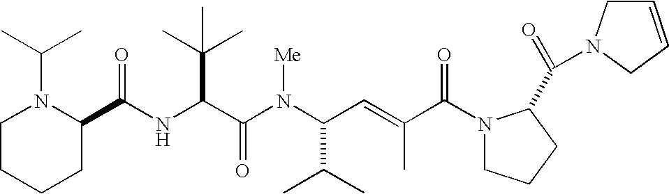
N(C(C(N(C(C(C)C)C=C(C)C(N1CCCC1C(=O)N1CC=CC1)=O)[Me])=O)C(C)(C)C)C(C1N(C(C)C)CCCC1)=O
